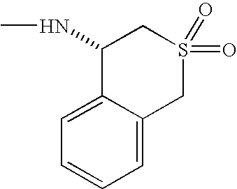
C1=CC=C2C(=C1)C(NC)CS(=O)(=O)C2
